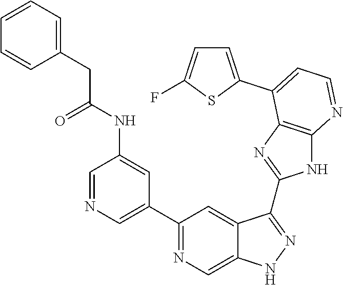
C1=NC=C(C2=NC=C3C(=C2)C(C2=NC4=C(N2)N=CC=C4C2=CC=C(F)S2)=NN3)C=C1NC(CC1=CC=CC=C1)=O
